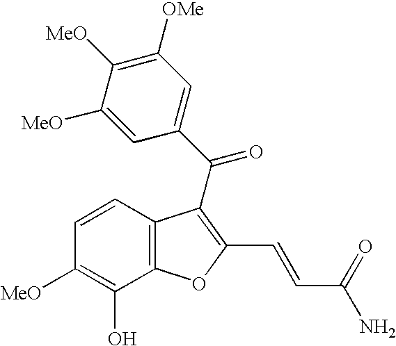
C1=C([MeO])C([MeO])=C([OMe])C=C1C(=O)C1=C(C=CC(N)=O)OC2=C1C=CC([MeO])=C2O
